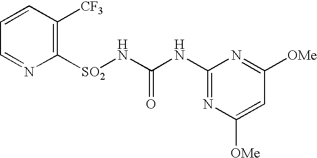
C1=CC([CF3])=C([SO2]NC(NC2=NC([OMe])=CC([OMe])=N2)=O)N=C1
